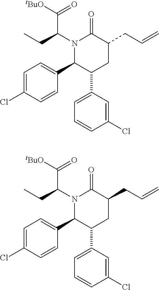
C1=C(Cl)C=CC(C2C(C3=CC=CC(Cl)=C3)CC(CC=C)C(=O)N2C(CC)C([tBuO])=O)=C1.C1=C(Cl)C=CC(C2C(C3=CC=CC(Cl)=C3)CC(CC=C)C(=O)N2C(CC)C([tBuO])=O)=C1
